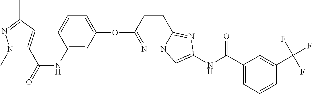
O(C1=NN2C(=NC(NC(=O)C3=CC=CC(C(F)(F)F)=C3)=C2)C=C1)C1=CC=CC(NC(=O)C2=CC(C)=NN2C)=C1
